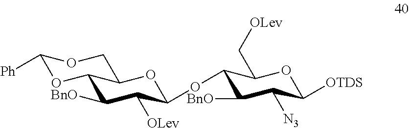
C1([Ph])OC2C([BnO])C([OLev])C(OC3C([BnO])C([N3])C([OTDS])OC3C[OLev])OC2CO1
